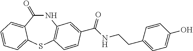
N1C(=O)C2=CC=CC=C2SC2=C1C=C(C(NCCC1=CC=C(O)C=C1)=O)C=C2
